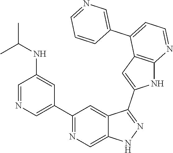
C1(C2=CN=CC(NC(C)C)=C2)=NC=C2C(=C1)C(C1=CC3=C(N1)N=CC=C3C1=CN=CC=C1)=NN2
